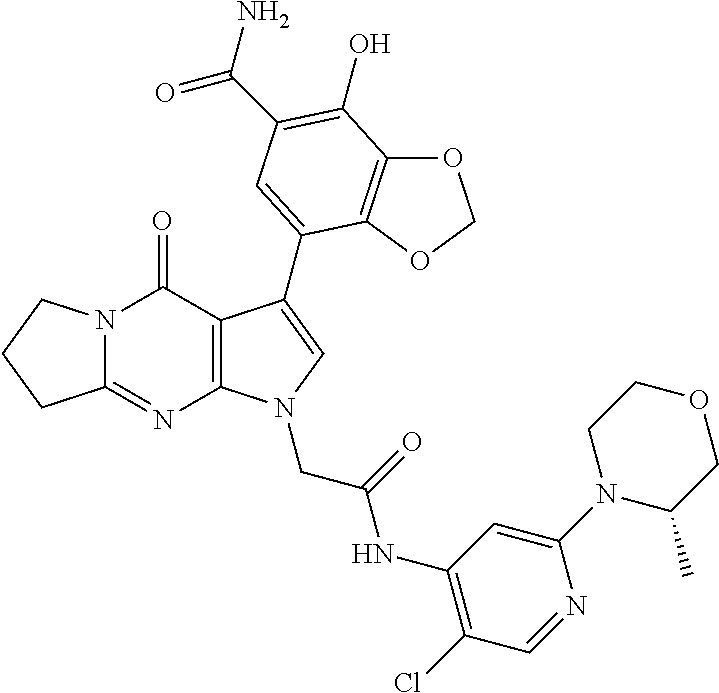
C12=NC3=C(C(=O)N1CCC2)C(C1=CC(C(N)=O)=C(O)C2=C1OCO2)=CN3CC(=O)NC1=C(Cl)C=NC(N2C(C)COCC2)=C1
